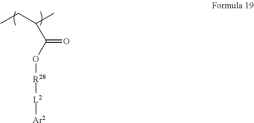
CCC(C)C(O[R28][L2][Ar2])=O
